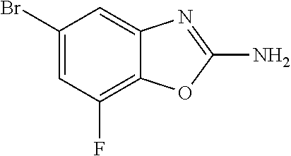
C1(Br)=CC(F)=C2C(=C1)N=C(N)O2
